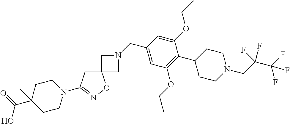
C12(CN(CC3=CC(OCC)=C(C4CCN(CC(C(F)(F)F)(F)F)CC4)C(OCC)=C3)C1)CC(N1CCC(C(=O)O)(C)CC1)=NO2
